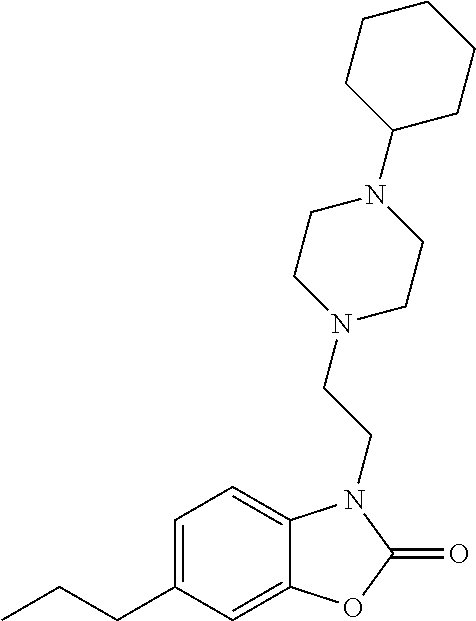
C1=C(CCC)C=C2C(=C1)N(CCN1CCN(C3CCCCC3)CC1)C(=O)O2
